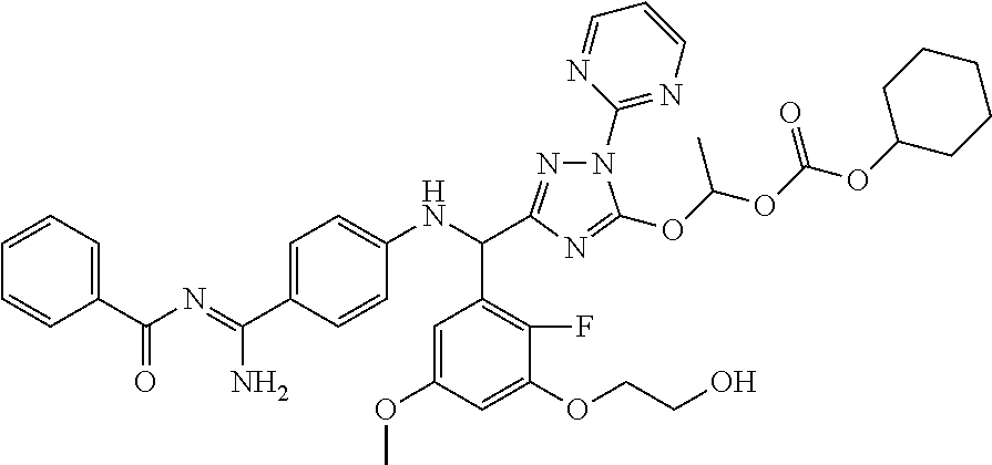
C1=C(C(=NC(C2=CC=CC=C2)=O)N)C=CC(NC(C2=C(F)C(OCCO)=CC(OC)=C2)C2=NN(C3=NC=CC=N3)C(OC(OC(OC3CCCCC3)=O)C)=N2)=C1
